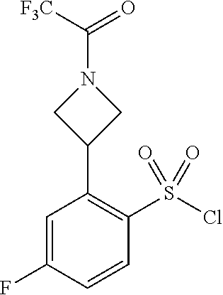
ClS(C1=C(C2CN(C(=O)[F3C])C2)C=C(F)C=C1)(=O)=O
